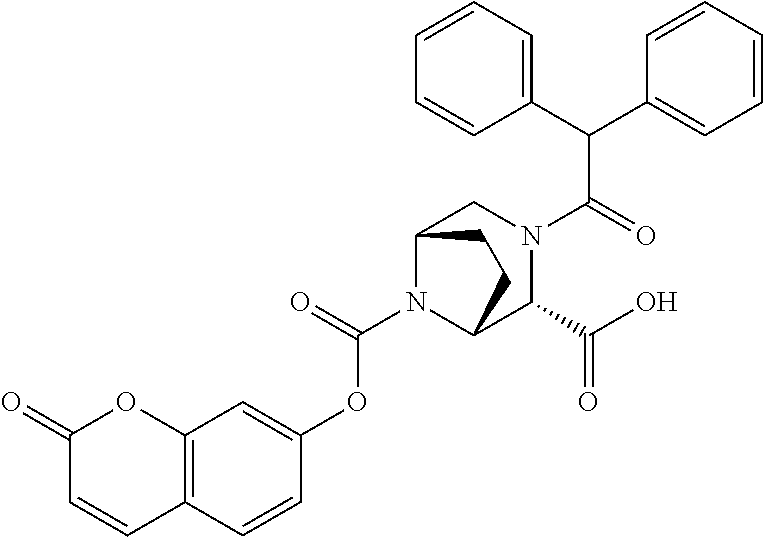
C1(C(C2=CC=CC=C2)C(=O)N2CC3N(C(=O)OC4=CC5=C(C=C4)C=CC(=O)O5)C(C2C(O)=O)CC3)=CC=CC=C1
